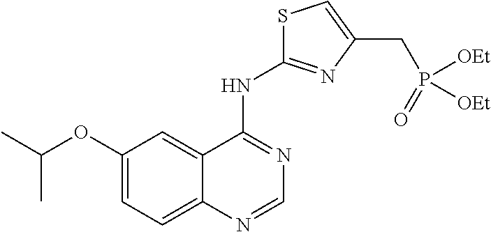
C1(OC(C)C)=CC=C2C(=C1)C(NC1=NC(CP(=O)([OEt])[OEt])=CS1)=NC=N2
